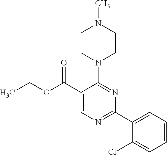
N1(C2=NC(C3=CC=CC=C3Cl)=NC=C2C(OCC)=O)CCN(C)CC1
